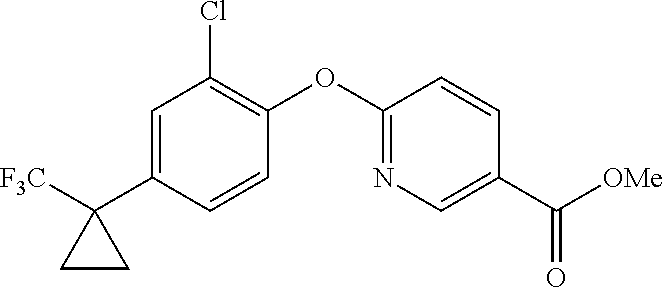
C1=C(C2([F3C])CC2)C=CC(OC2=NC=C(C([OMe])=O)C=C2)=C1Cl
